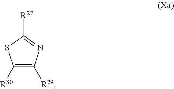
C1([R30])=C([R29])N=C([R27])S1
